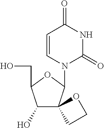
C1=CN(C2OC(CO)C(O)C23CCO3)C(=O)NC1=O
